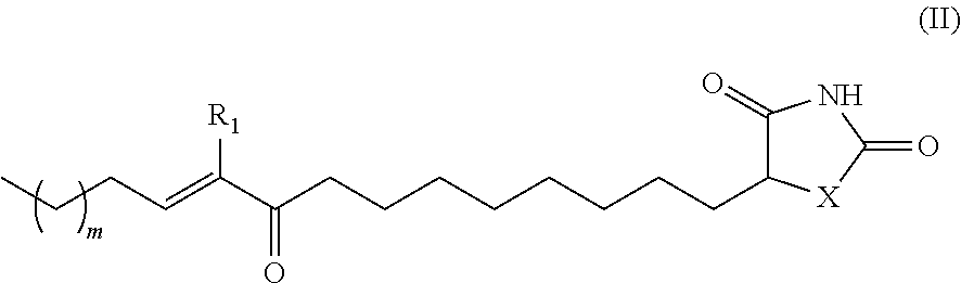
C1(=O)C(CCCCCCCCC(C(=CCCC)[R1])=O)[X]C(=O)N1
